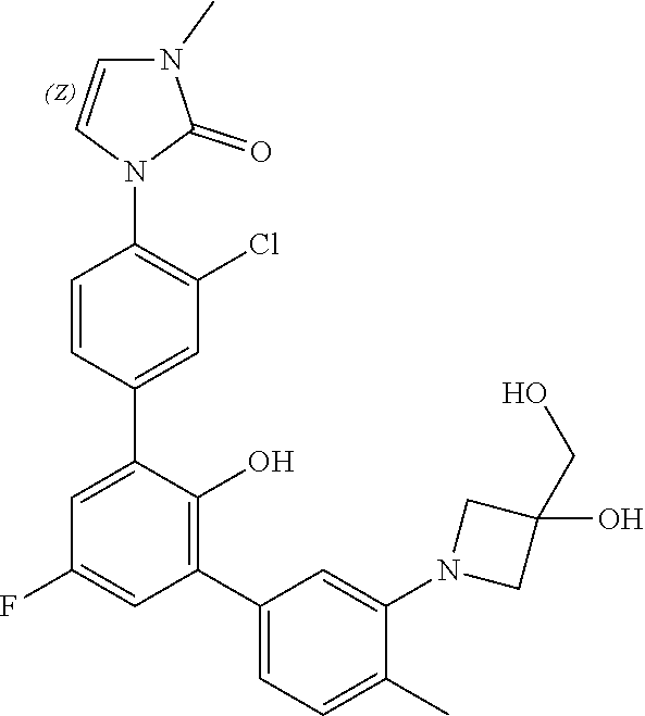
C1=CC(C2=CC(F)=CC(C3=CC=C(C)C(N4CC(O)(CO)C4)=C3)=C2O)=CC(Cl)=C1N1C(=O)N(C)C=C1
